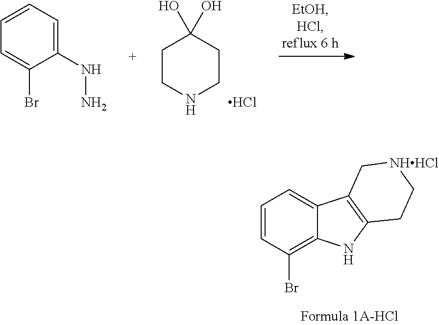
C1=CC(Br)=C2C(=C1)C1=C(N2)CC[NHHCl]C1.Cl.C1CNCCC1(O)O.C1=CC=C(Br)C(NN)=C1
